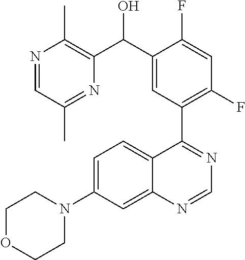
N1=CC(C)=NC(C(C2=CC(C3=NC=NC4=CC(N5CCOCC5)=CC=C34)=C(F)C=C2F)O)=C1C
